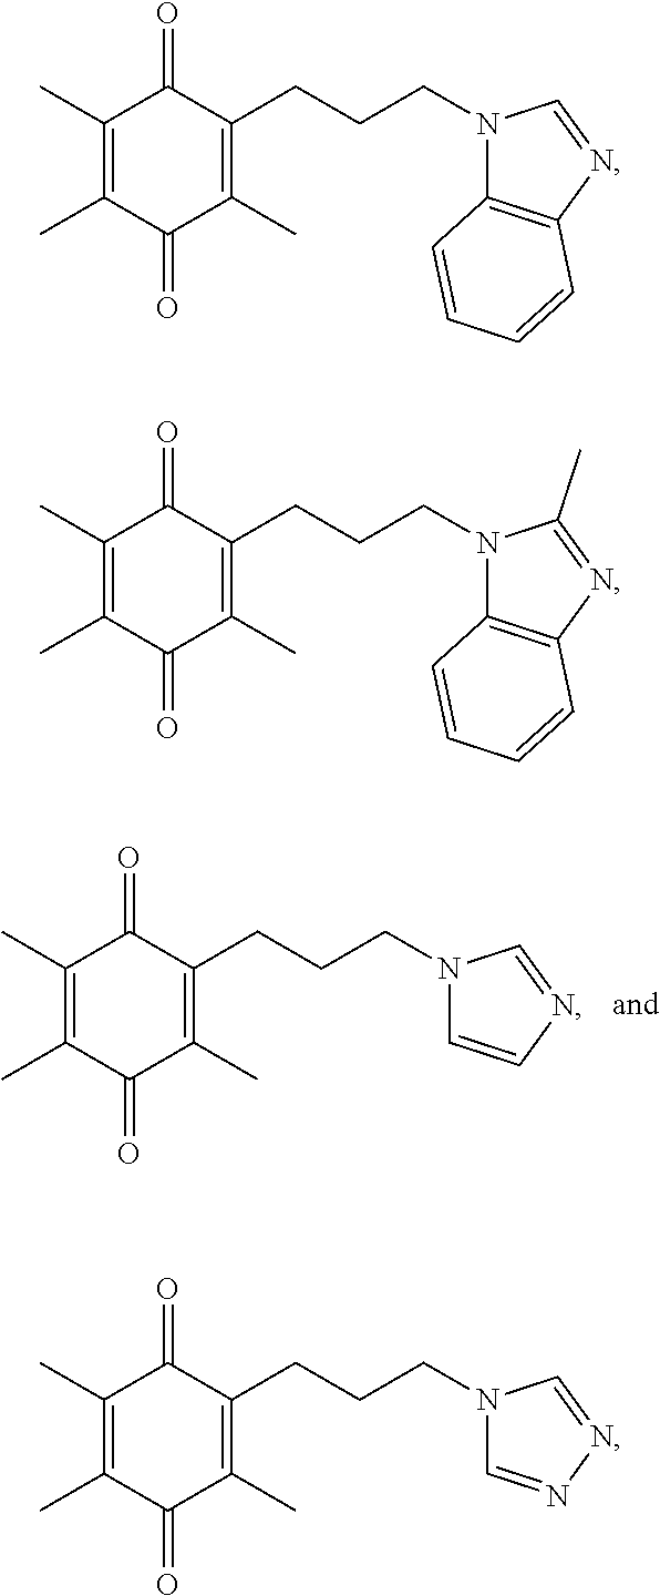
C1(C)=C(C)C(=O)C(C)=C(CCCN2C=CN=C2)C1=O.C1(C)=C(C)C(=O)C(C)=C(CCCN2C=NN=C2)C1=O.C1(C)=C(C)C(=O)C(C)=C(CCCN2C3=C(N=C2)C=CC=C3)C1=O.C1(C)=C(C)C(=O)C(C)=C(CCCN2C3=C(N=C2C)C=CC=C3)C1=O
